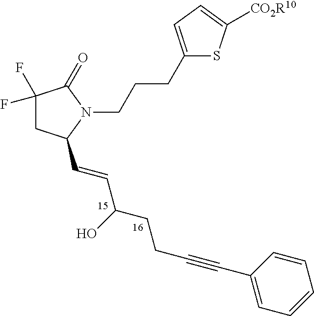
C1(C#CCCC(C=CC2CC(F)(F)C(=O)N2CCCC2=CC=C([CO2R10])S2)O)=CC=CC=C1
